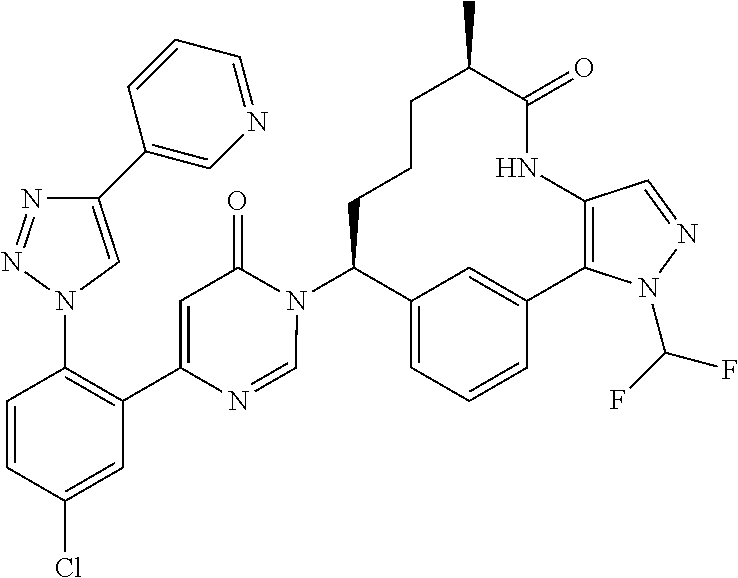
C12=CC=CC(=C1)C1=C(NC(=O)C(C)CCCC2N2C(=O)C=C(C3=C(N4C=C(C5=CN=CC=C5)N=N4)C=CC(Cl)=C3)N=C2)C=NN1C(F)F
